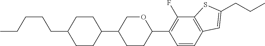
C(CCC1CCC(C2CCC(C3=C(F)C4=C(C=C3)C=C(CCC)S4)OC2)CC1)CC
